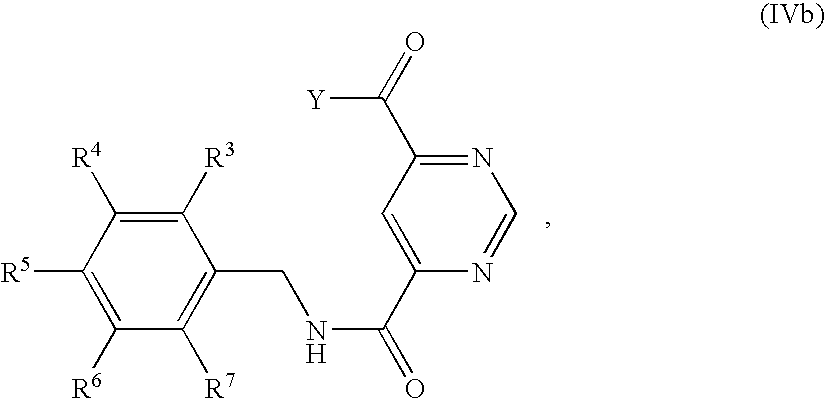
N1=C(C(=O)[Y])C=C(C(NCC2=C([R7])C([R6])=C([R5])C([R4])=C2[R3])=O)N=C1
